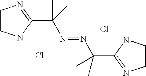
C1CNC(C(N=NC(C2=NCCN2)(C)C)(C)C)=N1.Cl.Cl
